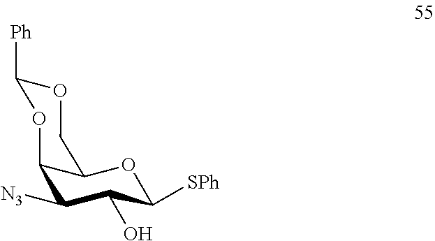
C1([N3])C(O)C([SPh])OC2C1OC([Ph])OC2
